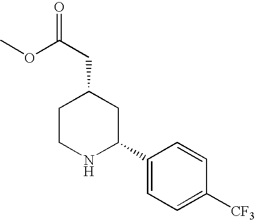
C1CNC(C2=CC=C([CF3])C=C2)CC1CC(=O)OC
